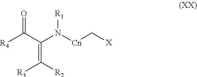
[R4]C(C(N([Cn]C[X])[R1])=C([R2])[R3])=O
